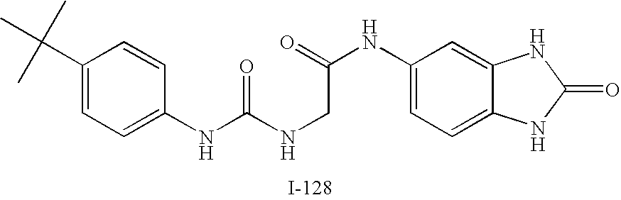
C1(C(C)(C)C)=CC=C(NC(NCC(NC2=CC=C3C(=C2)NC(=O)N3)=O)=O)C=C1
